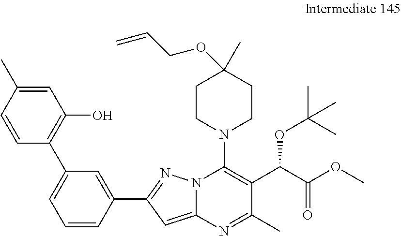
C1=CC(C2=CC=CC(C3=NN4C(=C3)N=C(C)C(C(OC(C)(C)C)C(OC)=O)=C4N3CCC(C)(OCC=C)CC3)=C2)=C(O)C=C1C
